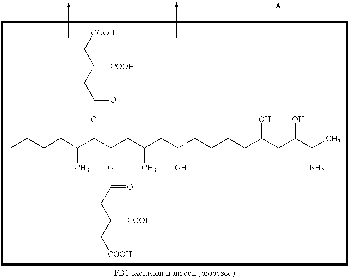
CCCCC(C(C(CC(CC(CCCCC(CC(C(C)N)O)O)O)C)OC(=O)CC(C[COOH])[COOH])OC(=O)CC(C[COOH])[COOH])C.C1CCC1
